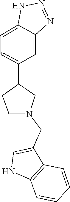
C12=C(NC=C1CN1CC(C3=CC=C4NN=NC4=C3)CC1)C=CC=C2
